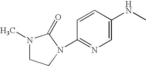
C1(N2CCN(C)C2=O)=NC=C(NC)C=C1
